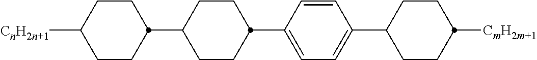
[CnH2n+1]C1CCC(C2CCC(C3=CC=C(C4CCC([CmH2m+1])CC4)C=C3)CC2)CC1
